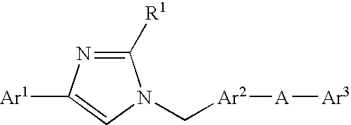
C1([R1])=NC([Ar1])=CN1C[Ar2][A][Ar3]
